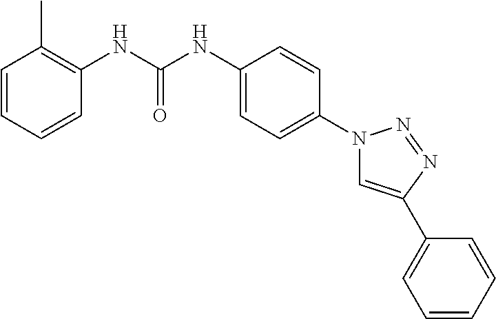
C1=CC=CC(NC(NC2=CC=C(N3C=C(C4=CC=CC=C4)N=N3)C=C2)=O)=C1C
